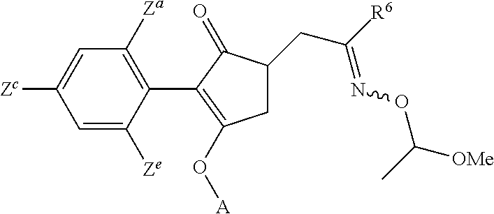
C1=C([Zc])C=C([Ze])C(C2=C(O[A])CC(CC([R6])=NOC([OMe])C)C2=O)=C1[Za]
